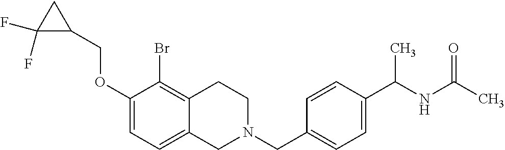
C1(OCC2CC2(F)F)=CC=C2C(=C1Br)CCN(CC1=CC=C(C(NC(C)=O)C)C=C1)C2
